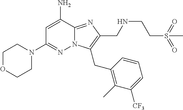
C1OCCN(C2=NN3C(=NC(CNCCS(=O)(=O)C)=C3CC3=C(C)C([CF3])=CC=C3)C(N)=C2)C1
